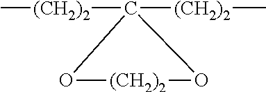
O1[(CH2)2]OC1([(CH2)2]C)[(CH2)2]C
